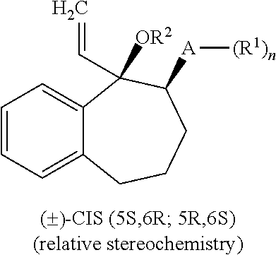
C1=CC=C2C(=C1)C(C=C)([OR2])C([A][(R1)n])CCC2
